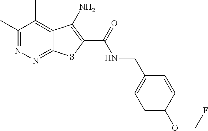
C1(C)=NN=C2C(=C1C)C(N)=C(C(=O)NCC1=CC=C(OCF)C=C1)S2
